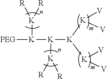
[K]([K]([K]([V])[V])[K]([V])[V])([K]([R])[R])[K]([K]([R])[R])[PEG]
